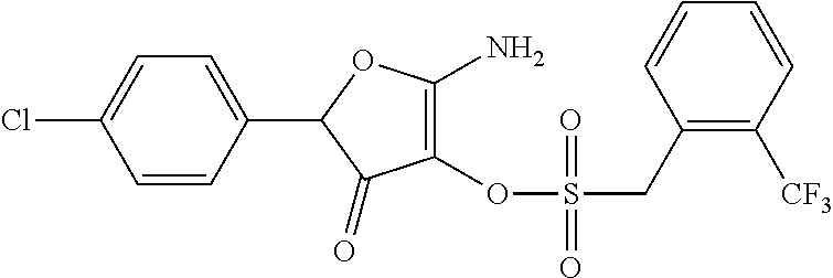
C1(=O)C(OS(CC2=C([CF3])C=CC=C2)(=O)=O)=C(N)OC1C1=CC=C(Cl)C=C1
